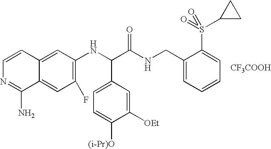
C1(F)=C(NC(C(NCC2=CC=CC=C2S(=O)(C2CC2)=O)=O)C2=CC=C([(i-Pr)O])C([OEt])=C2)C=C2C(=C1)C(N)=NC=C2.[CF3COOH]
